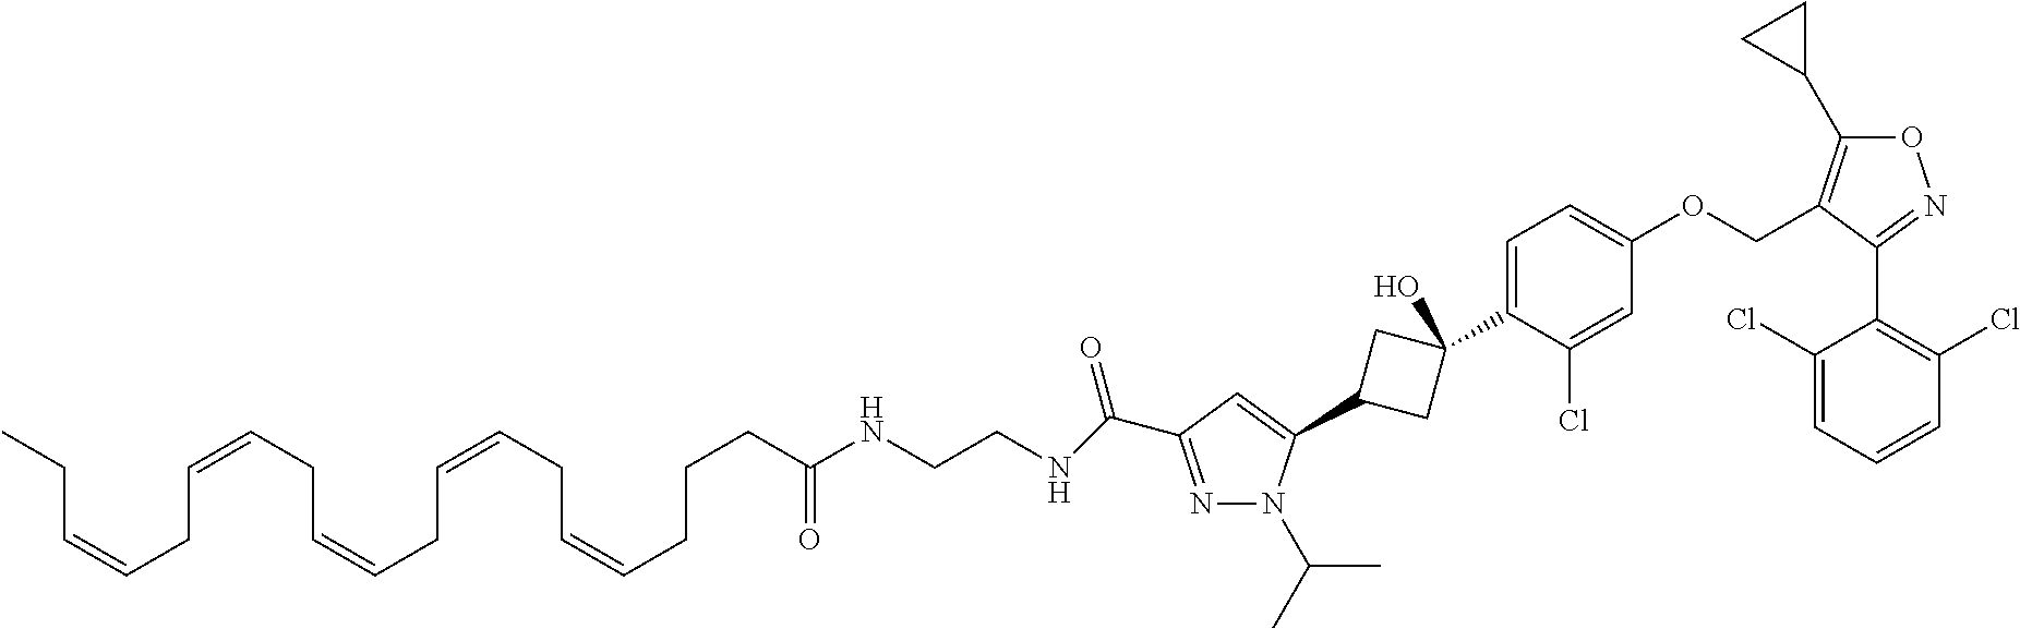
N1=C(C(NCCNC(CCCC=CCC=CCC=CCC=CCC=CCC)=O)=O)C=C(C2CC(C3=CC=C(OCC4=C(C5CC5)ON=C4C4=C(Cl)C=CC=C4Cl)C=C3Cl)(O)C2)N1C(C)C
